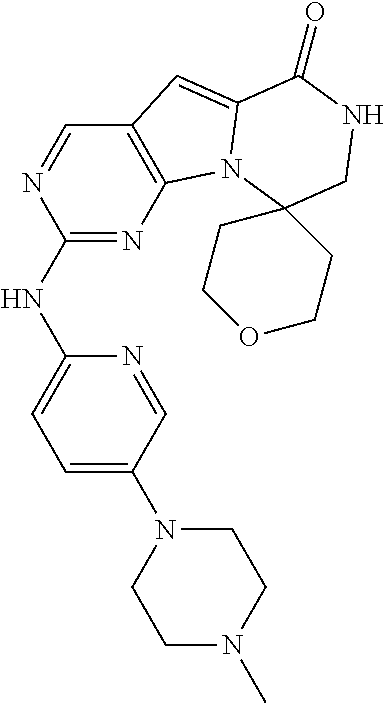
C1(NC2=CC=C(N3CCN(C)CC3)C=N2)=NC2=C(C=N1)C=C1N2C2(CNC1=O)CCOCC2
